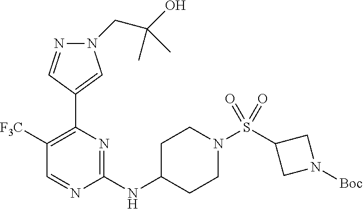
C1([F3C])=C(C2=CN(CC(O)(C)C)N=C2)N=C(NC2CCN(S(C3CN([Boc])C3)(=O)=O)CC2)N=C1
